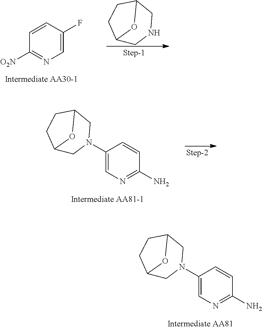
C12CCC(CN(C3=CN=C(N)C=C3)C1)O2.C12CCC(CN(C3=CN=C(N)C=C3)C1)O2.C1=CC(F)=CN=C1[O2N].C12CCC(CNC1)O2
